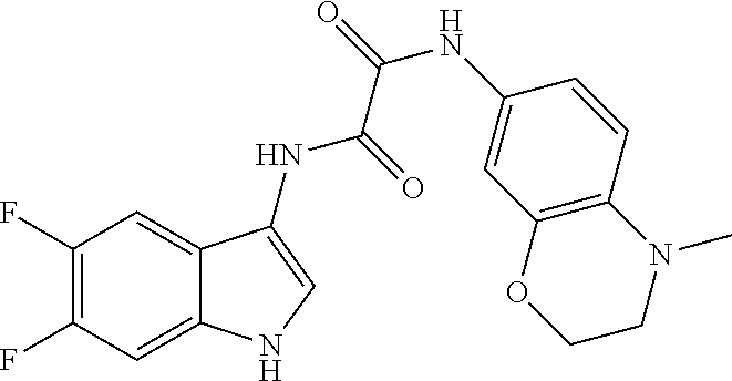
C1(F)=C(F)C=C2C(=C1)C(NC(=O)C(=O)NC1=CC3=C(C=C1)N(C)CCO3)=CN2
